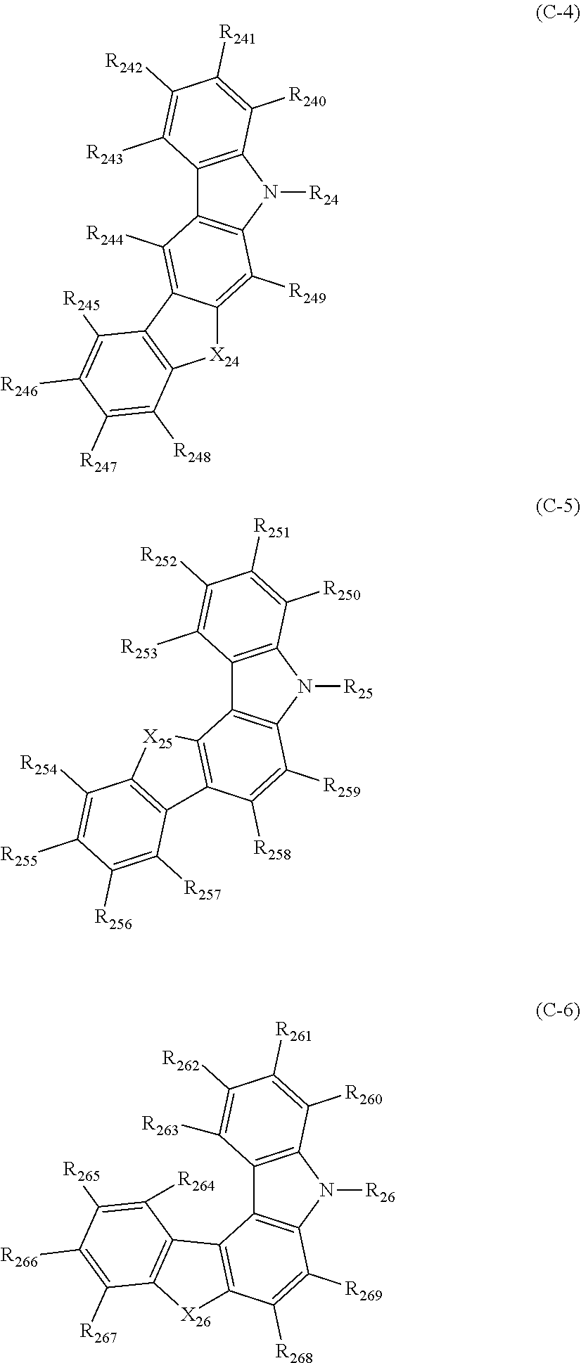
C12=C(N([R24])C3=C1C([R244])=C1C(=C3[R249])[X24]C3=C1C([R245])=C([R246])C([R247])=C3[R248])C([R240])=C([R241])C([R242])=C2[R243].C12=C(N([R25])C3=C1C1=C(C([R258])=C3[R259])C3=C([X25]1)C([R254])=C([R255])C([R256])=C3[R257])C([R250])=C([R251])C([R252])=C2[R253].C12=C(N([R26])C3=C1C1=C(C([R268])=C3[R269])[X26]C3=C1C([R264])=C([R265])C([R266])=C3[R267])C([R260])=C([R261])C([R262])=C2[R263]
